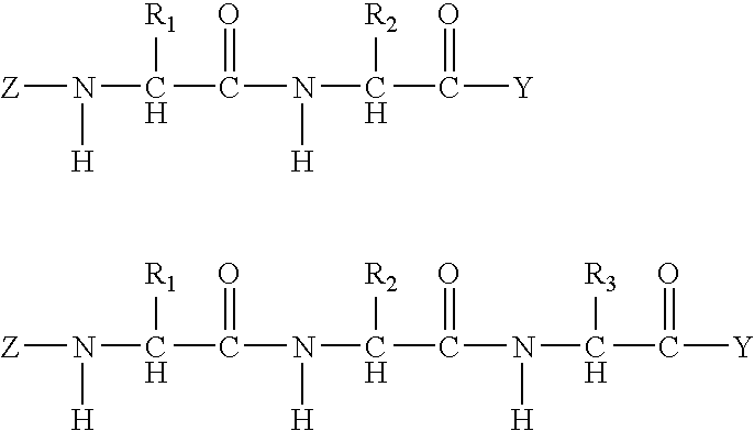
[Z]N([H])C([R1])C(=O)N([H])C([R2])C([Y])=O.[Z]N([H])C([R1])C(=O)N([H])C([R2])C(N([H])C([R3])C(=O)[Y])=O
